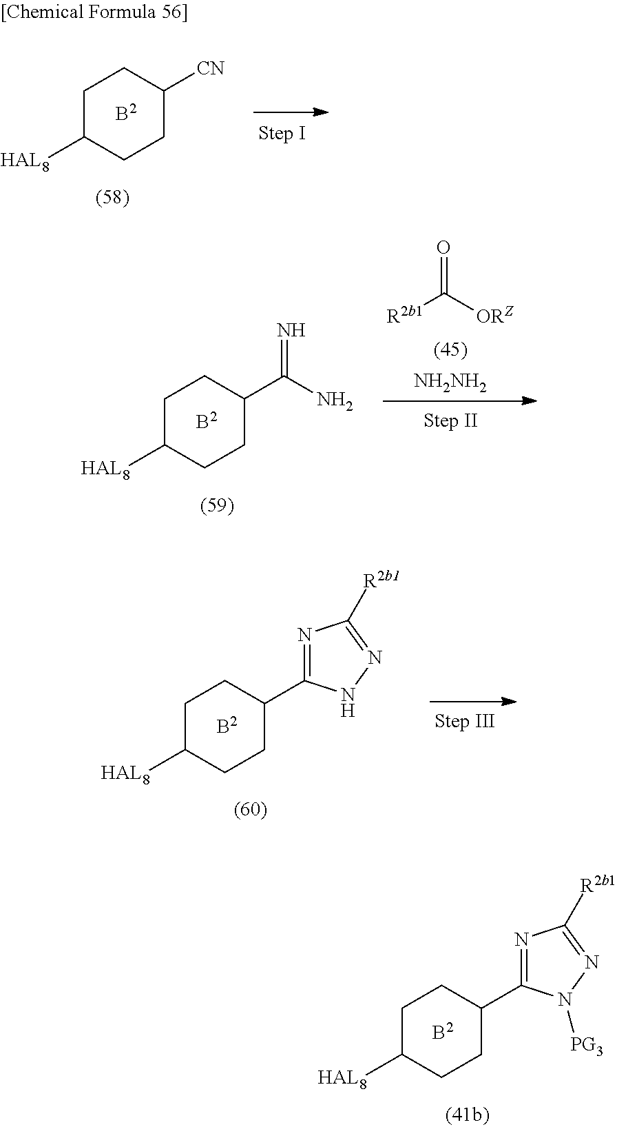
[HAL8]C1CCC(C2=NC([R2b1])=NN2[PG3])CC1.[HAL8]C1CCC(C(N)=N)CC1.[R2b1]C([ORZ])=O.[NH2NH2].[HAL8]C1CCC(C2=NC([R2b1])=NN2)CC1.[HAL8]C1CCC([CN])CC1
